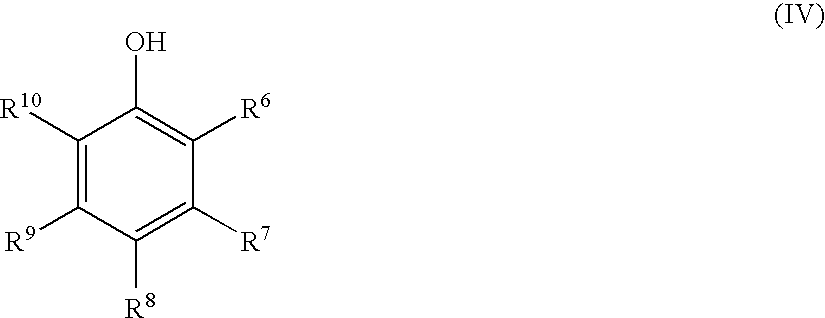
C1([R10])=C([R9])C([R8])=C([R7])C([R6])=C1O
